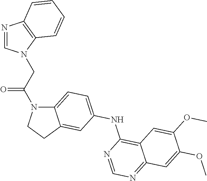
C12=CC=C(NC3=C4C(=NC=N3)C=C(OC)C(OC)=C4)C=C1CCN2C(CN1C=NC2=C1C=CC=C2)=O
